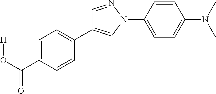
C1=C(C(O[H])=O)C=CC(C2=CN(C3=CC=C(N(C)C)C=C3)N=C2)=C1
